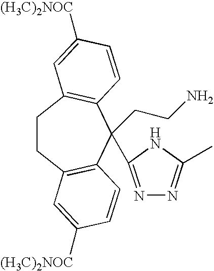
C1CC2=C(C=CC([(H3C)2NOC])=C2)C(CCN)(C2=NN=C(C)N2)C2=C1C=C([(H3C)2NOC])C=C2
